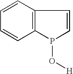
C1=CC2=C(C=C1)P(O[H])C=C2
